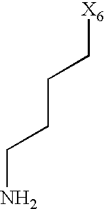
[X6]CCCCN
